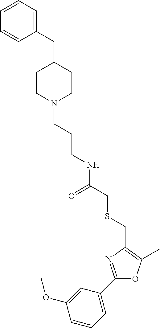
C1=CC=C(CC2CCN(CCCNC(CSCC3=C(C)OC(C4=CC=CC(OC)=C4)=N3)=O)CC2)C=C1
